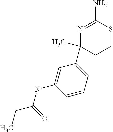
N1=C(N)SCCC1(C)C1=CC=CC(NC(=O)CC)=C1
